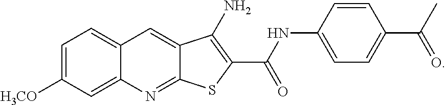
C12=CC=C([H3CO])C=C1N=C1C(=C2)C(N)=C(C(NC2=CC=C(C(C)=O)C=C2)=O)S1
